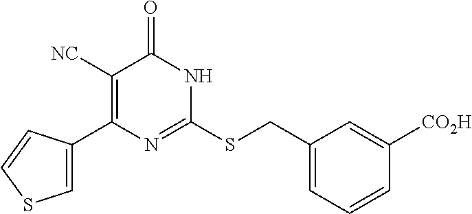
C1=C(C2=C([NC])C(=O)NC(SCC3=CC=CC([CO2H])=C3)=N2)C=CS1
